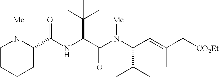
C(NC(C(N(C(C=C(C[CO2Et])C)C(C)C)[Me])=O)C(C)(C)C)(C1N([Me])CCCC1)=O
